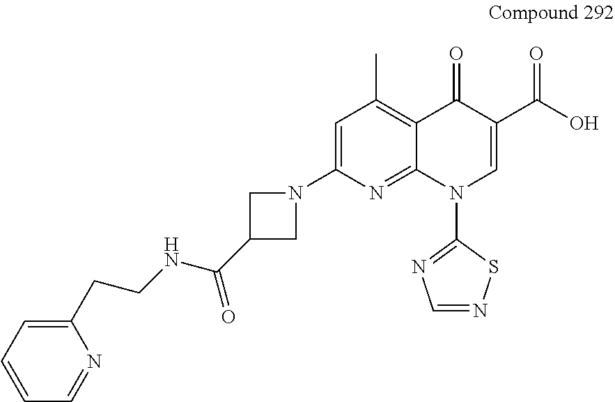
C1=C(N2CC(C(NCCC3=CC=CC=N3)=O)C2)N=C2C(=C1C)C(=O)C(C(O)=O)=CN2C1=NC=NS1
